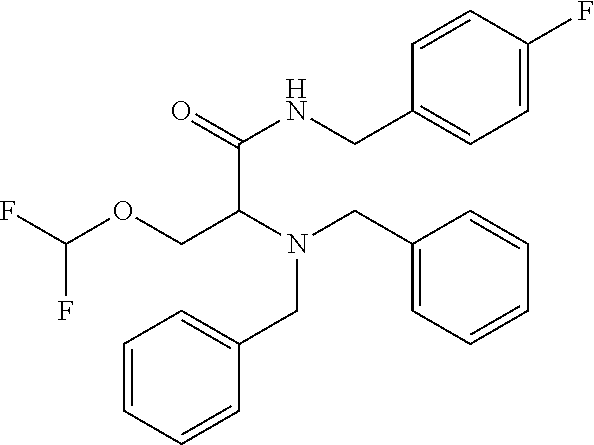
C(C(N(CC1=CC=CC=C1)CC1=CC=CC=C1)COC(F)F)(=O)NCC1=CC=C(F)C=C1
